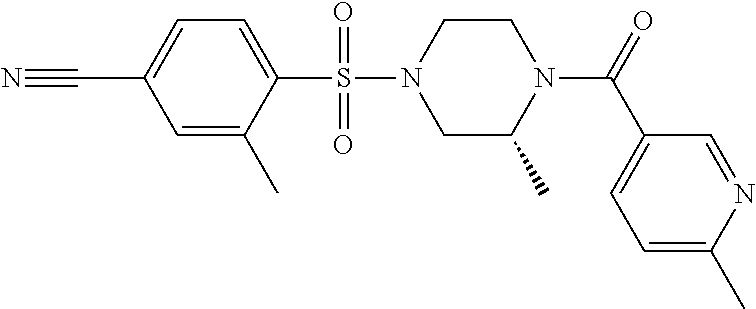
C1(C#N)=CC=C(S(N2CC(C)N(C(=O)C3=CC=C(C)N=C3)CC2)(=O)=O)C(C)=C1
